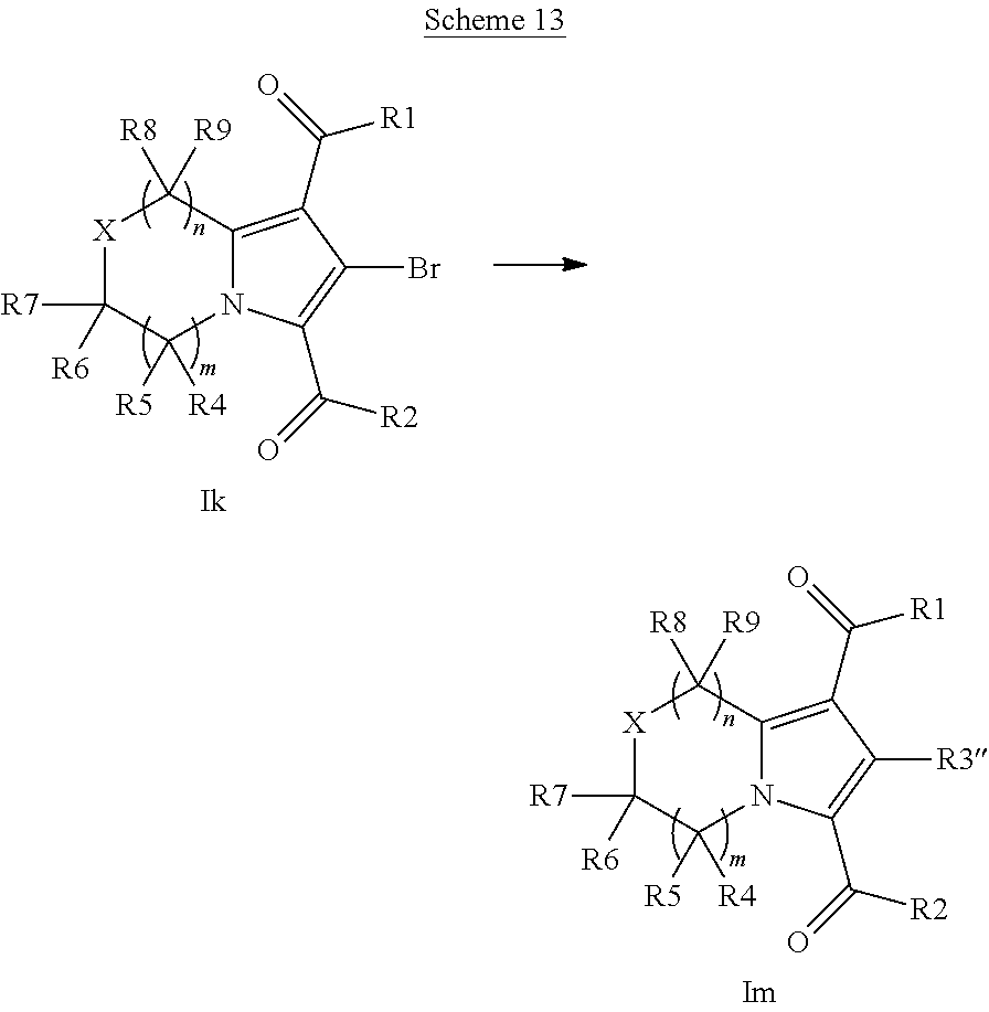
[X]1C([R7])([R6])C([R4])([R5])N2C(=C(C(=O)[R1])C(Br)=C2C(=O)[R2])C1([R9])[R8].[X]1C([R7])([R6])C([R4])([R5])N2C(=C(C(=O)[R1])C([R3])=C2C(=O)[R2])C1([R9])[R8]
